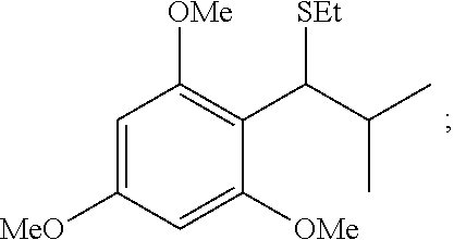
C1([MeO])=CC([OMe])=C(C(C(C)C)[SEt])C([OMe])=C1
